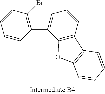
C1(C2=CC=CC3=C2OC2=C3C=CC=C2)=C(Br)C=CC=C1
